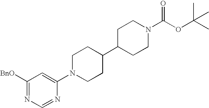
C1([BnO])=NC=NC(N2CCC(C3CCN(C(OC(C)(C)C)=O)CC3)CC2)=C1
